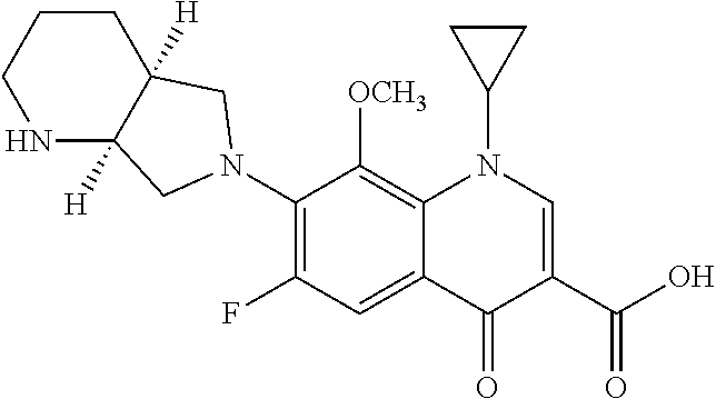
C1CNC2([H])C([H])(C1)CN(C1=C(F)C=C3C(=C1[OCH3])N(C1CC1)C=C(C(O)=O)C3=O)C2
